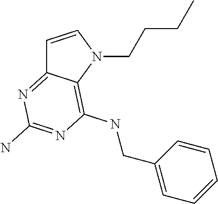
C1=CN(CCCC)C2=C(NCC3=CC=CC=C3)N=C(N)N=C12
